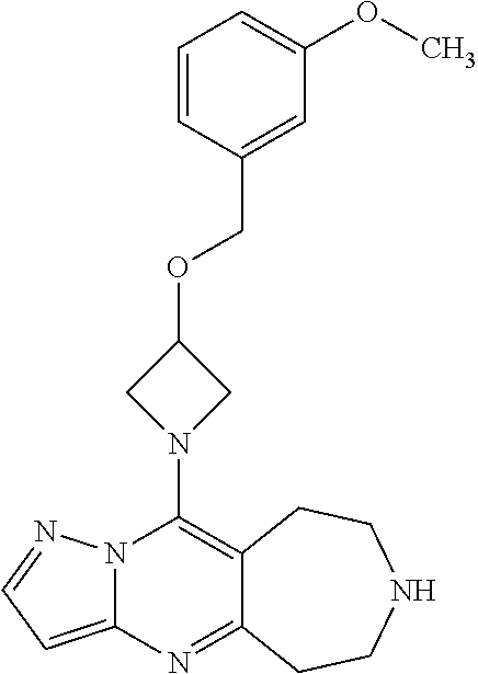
N12C(=CC=N1)N=C1C(=C2N2CC(OCC3=CC(OC)=CC=C3)C2)CCNCC1
